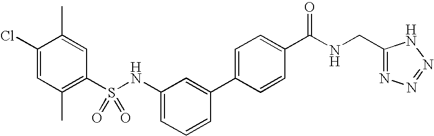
C1(Cl)=CC(C)=C(S(NC2=CC=CC(C3=CC=C(C(NCC4=NN=NN4)=O)C=C3)=C2)(=O)=O)C=C1C
